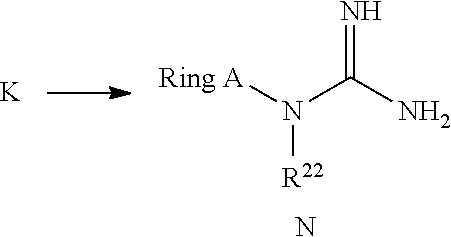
[Ring A]N(C(N)=N)[R22].N.[K]
